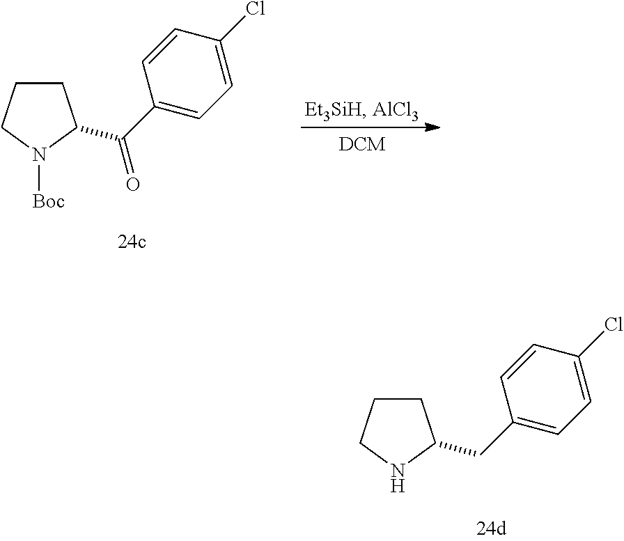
C1CCNC1CC1=CC=C(Cl)C=C1.C1CCN([Boc])C1C(C1=CC=C(Cl)C=C1)=O
